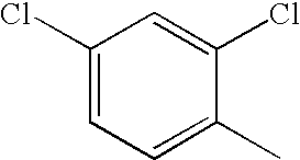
C1(Cl)=CC=C(C)C(Cl)=C1
